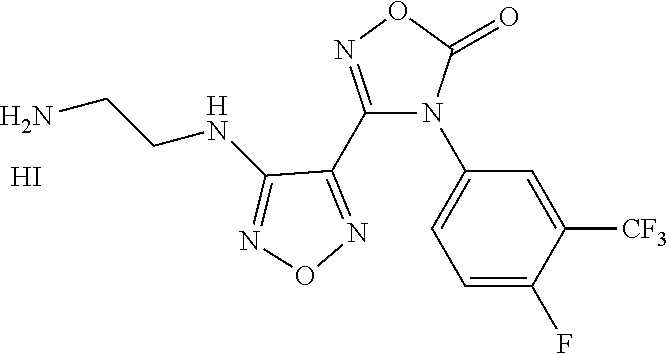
C1=C(F)C([CF3])=CC(N2C(C3=NON=C3NCCN)=NOC2=O)=C1.I
